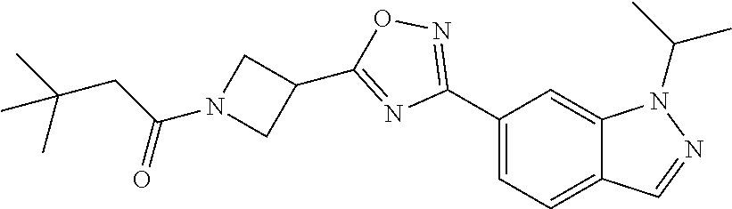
C1(C2=NOC(C3CN(C(CC(C)(C)C)=O)C3)=N2)=CC=C2C(=C1)N(C(C)C)N=C2
